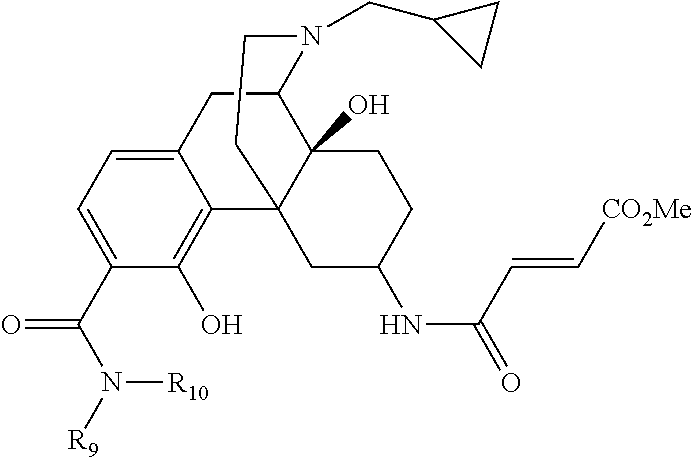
C1(C(N([R9])[R10])=O)=CC=C2C(=C1O)C13C(O)(C(C2)N(CC2CC2)CC1)CCC(NC(=O)C=C[CO2Me])C3
